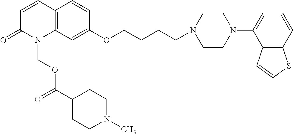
C1=CC2=C(N(COC(C3CCN(C)CC3)=O)C1=O)C=C(OCCCCN1CCN(C3=CC=CC4=C3C=CS4)CC1)C=C2
